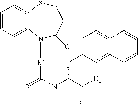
C1=CC=C2C(=C1)SCCC(=O)N2[M1]C(=O)NC(C([D1])=O)CC1=CC=C2C(=C1)C=CC=C2
